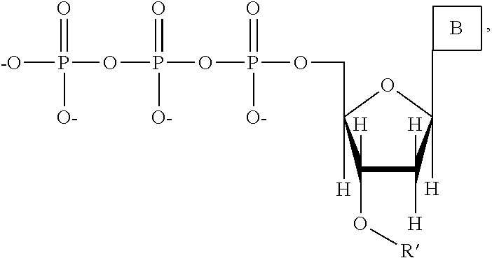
[-O]P(OP(OP(OCC1([H])C([H])(O[R])C([H])([H])C([H])(C)O1)(=O)[O-])(=O)[O-])(=O)[O-].B
